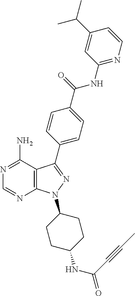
C12=C(C(N)=NC=N1)C(C1=CC=C(C(NC3=NC=CC(C(C)C)=C3)=O)C=C1)=NN2C1CCC(NC(=O)C#CC)CC1
